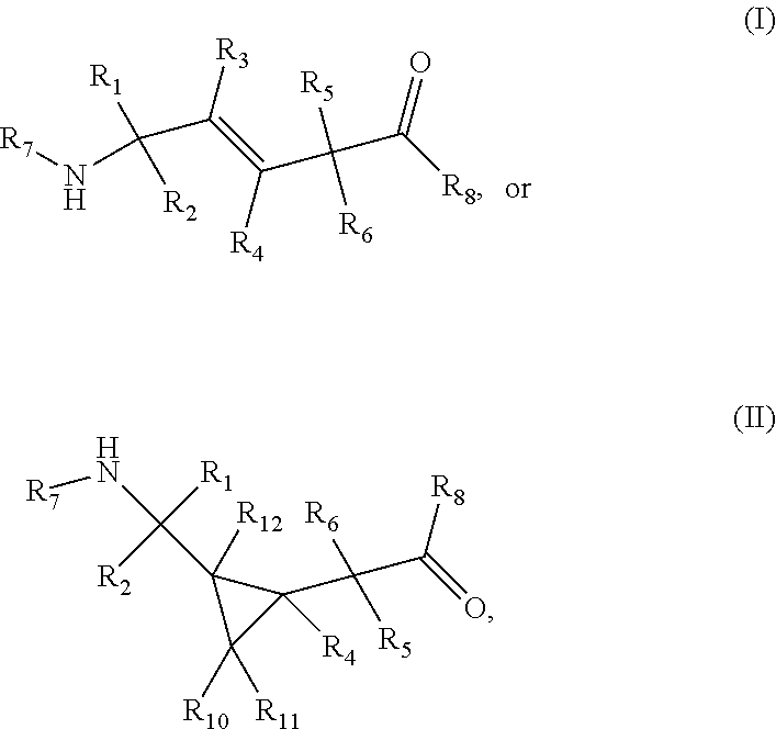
[R7]NC([R1])([R2])C(=C(C([R5])([R6])C([R8])=O)[R4])[R3].[R7]NC([R1])([R2])C1([R12])C([R10])([R11])C1([R4])C([R5])([R6])C([R8])=O
